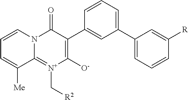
C1=CC=C(C2=CC=CC([R])=C2)C=C1C1=C([O-])[N+](C[R2])=C2N(C1=O)C=CC=C2[Me]
